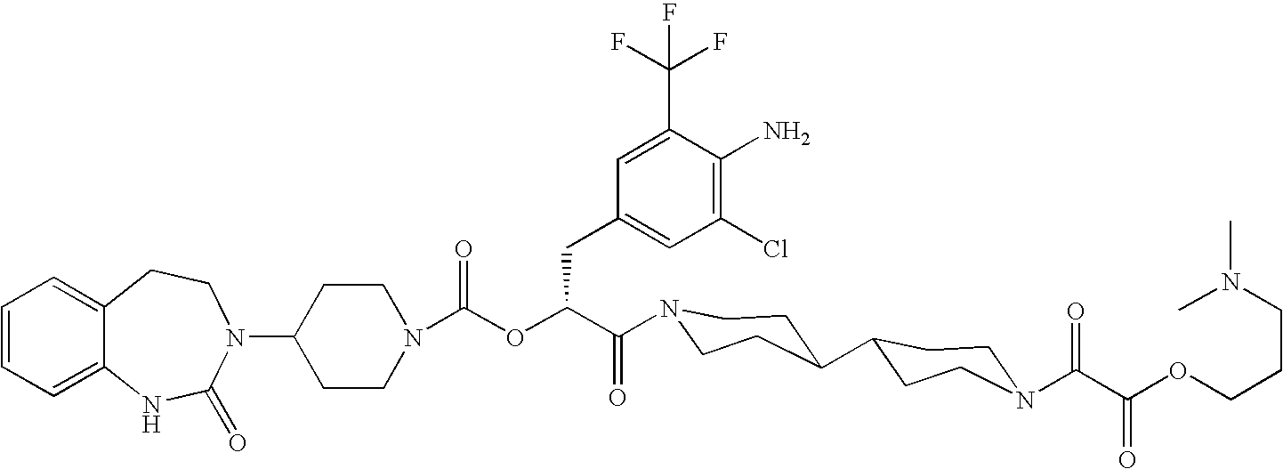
C12=CC=CC=C1NC(=O)N(C1CCN(C(OC(C(=O)N3CCC(C4CCN(C(C(OCCCN(C)C)=O)=O)CC4)CC3)CC3=CC(Cl)=C(N)C(C(F)(F)F)=C3)=O)CC1)CC2
